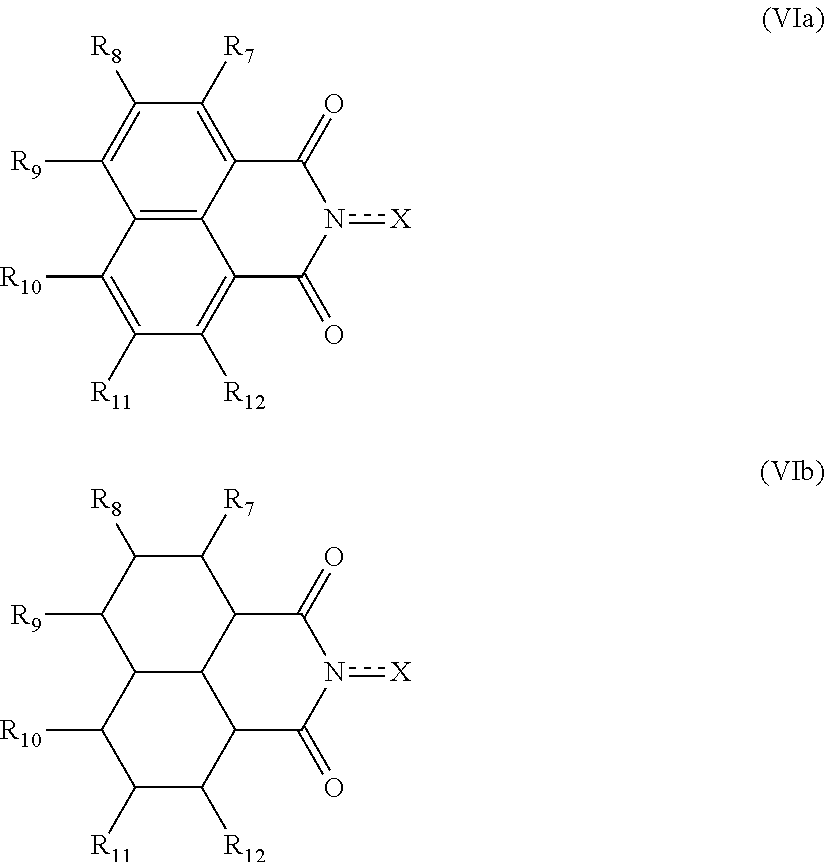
[X]n1C(=O)C2=C([R7])C([R8])=C([R9])C3=C2C(=C([R12])C([R11])=C3[R10])C1=O.[X]n1C(=O)C2C3C(C1=O)C([R12])C([R11])C([R10])C3C([R9])C([R8])C2[R7]
